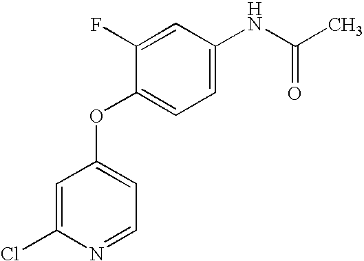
ClC1=CC(OC2=CC=C(NC(=O)C)C=C2F)=CC=N1
